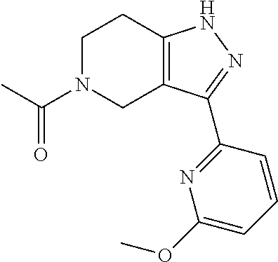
C1N(C(C)=O)CC2=C(C1)NN=C2C1=NC(OC)=CC=C1
